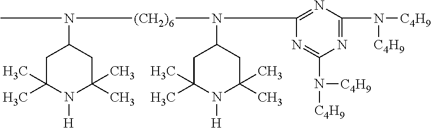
CN([(CH2)6]N(C1CC(C)(C)N([H])C(C)(C)C1)C1=NC(N([C4H9])[C4H9])=NC(N([C4H9])[C4H9])=N1)C1CC(C)(C)N([H])C(C)(C)C1
